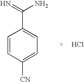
C1=CC([CN])=CC=C1C(=N)N.Cl
